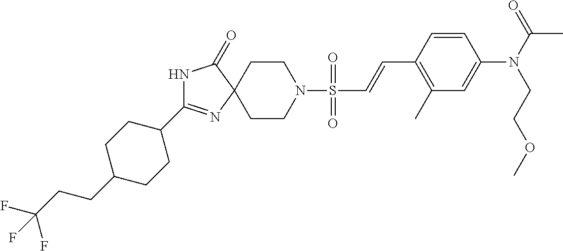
N1C(=O)C2(N=C1C1CCC(CCC(F)(F)F)CC1)CCN(S(=O)(=O)C=CC1=C(C)C=C(N(C(=O)C)CCOC)C=C1)CC2
